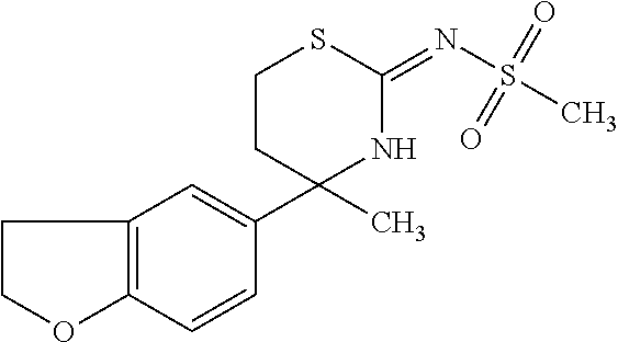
C1(C)(C2=CC3=C(C=C2)OCC3)NC(=NS(C)(=O)=O)SCC1
